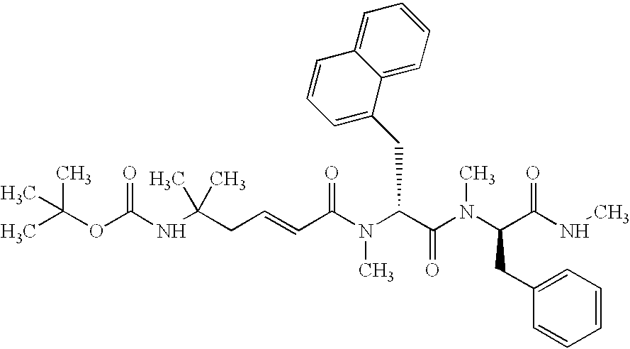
N(C(C(N(C(C(NC)=O)CC1=CC=CC=C1)C)=O)CC1=CC=CC2=CC=CC=C12)(C)C(C=CCC(NC(OC(C)(C)C)=O)(C)C)=O
